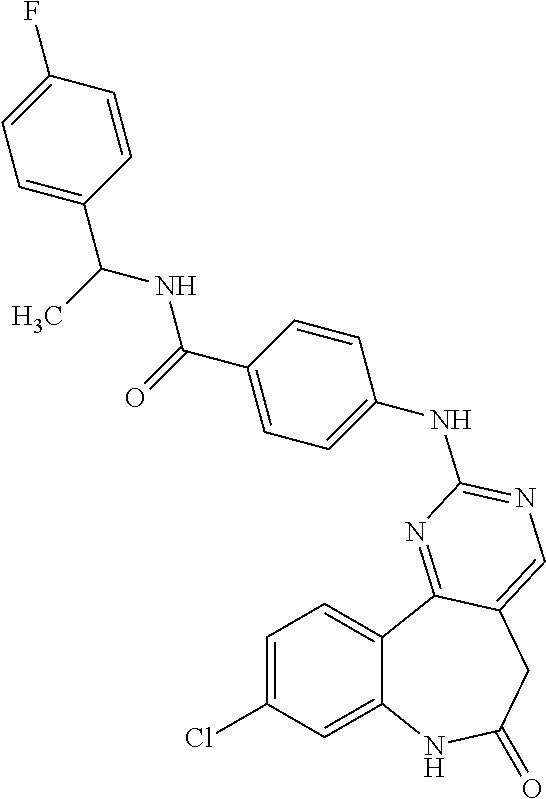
C1=C(Cl)C=C2C(=C1)C1=NC(NC3=CC=C(C(=O)NC(C4=CC=C(F)C=C4)C)C=C3)=NC=C1CC(=O)N2
